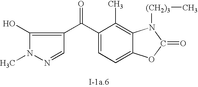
C1(O)=C(C(C2=CC=C3C(=C2C)N([(CH2)3]C)C(=O)O3)=O)C=NN1C
